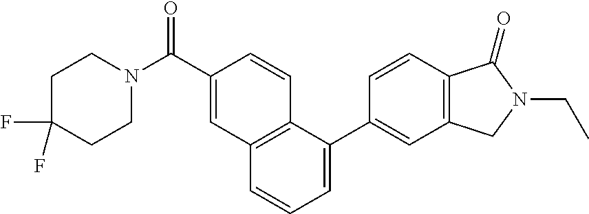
C1C(F)(F)CCN(C(C2=CC3=C(C=C2)C(C2=CC4=C(C=C2)C(=O)N(CC)C4)=CC=C3)=O)C1
